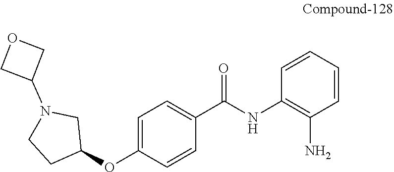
C1=C(OC2CN(C3COC3)CC2)C=CC(C(NC2=C(N)C=CC=C2)=O)=C1
